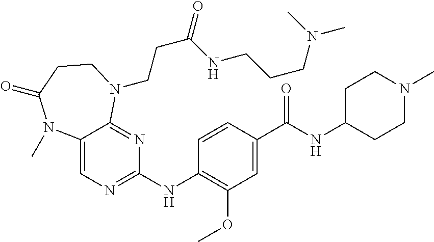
C1(NC2=NC=C3C(=N2)N(CCC(=O)NCCCN(C)C)CCC(=O)N3C)=C(OC)C=C(C(NC2CCN(C)CC2)=O)C=C1
